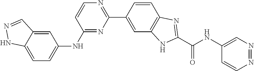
C1(NC2=CC=C3C(=C2)C=NN3)=NC(C2=CC3=C(C=C2)N=C(C(NC2=CN=NC=C2)=O)N3)=NC=C1
